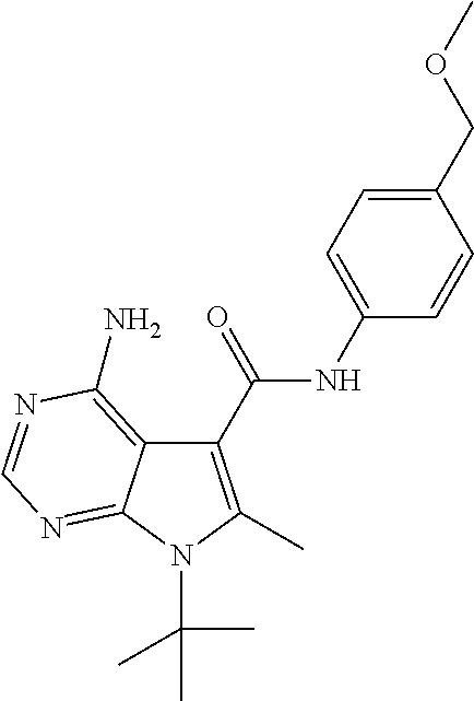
C1(C(NC2=CC=C(COC)C=C2)=O)=C(C)N(C(C)(C)C)C2=NC=NC(N)=C12
